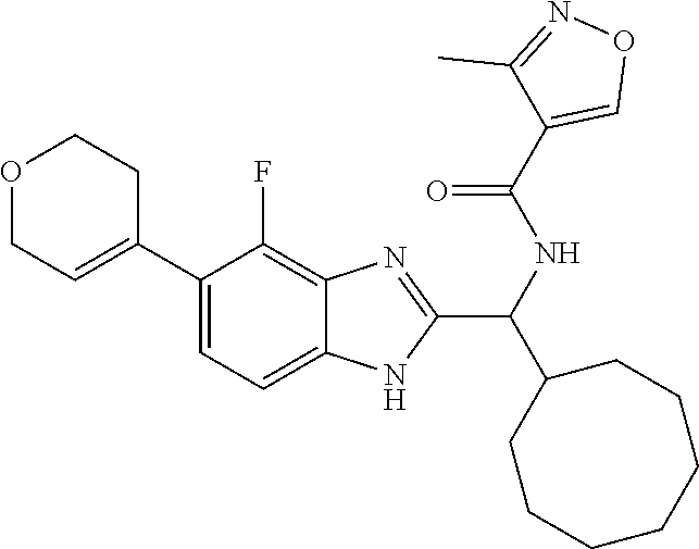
C1(C2=CCOCC2)=CC=C2C(=C1F)N=C(C(NC(=O)C1=CON=C1C)C1CCCCCCC1)N2
